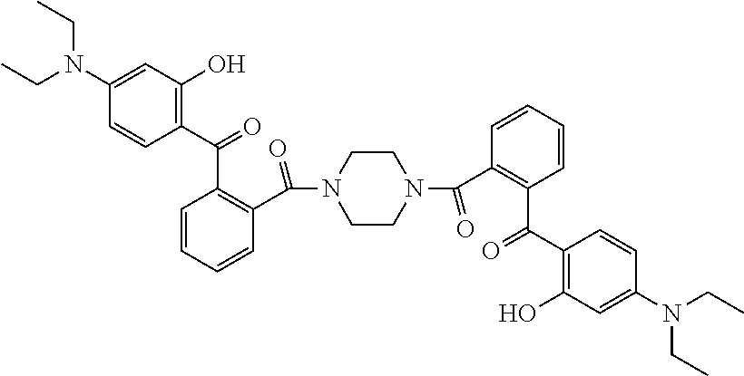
C1=CC=CC(C(N2CCN(C(C3=C(C(C4=C(O)C=C(N(CC)CC)C=C4)=O)C=CC=C3)=O)CC2)=O)=C1C(C1=C(O)C=C(N(CC)CC)C=C1)=O
